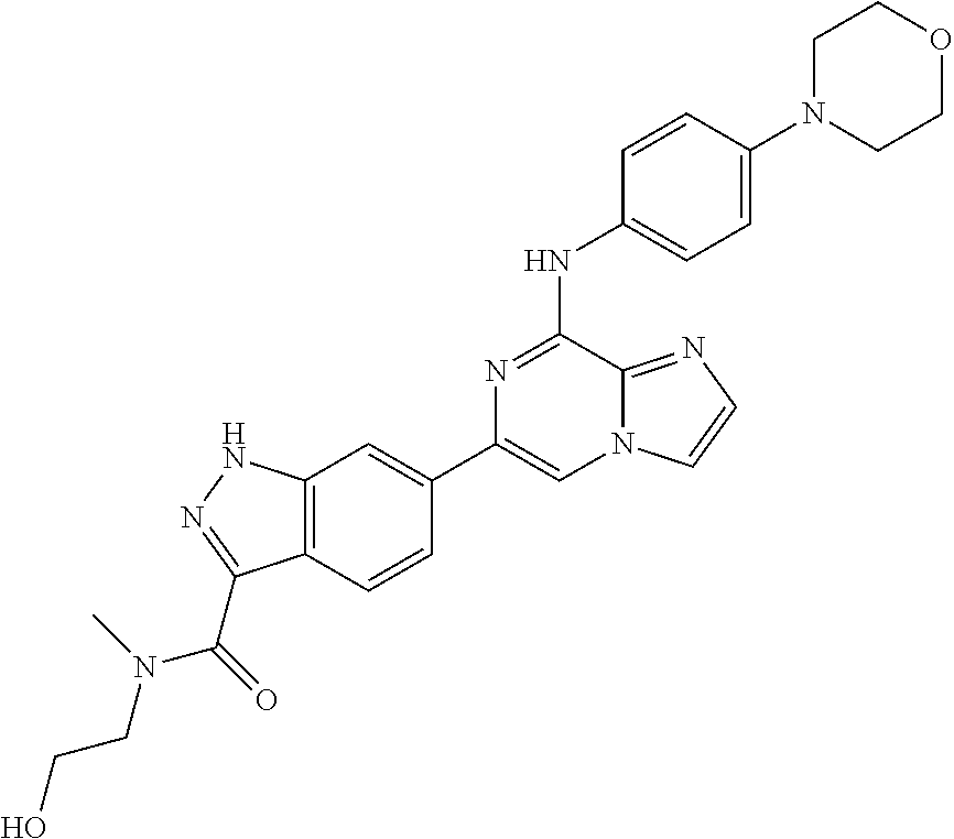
C1(C2=CC3=C(C=C2)C(C(N(CCO)C)=O)=NN3)=CN2C(=NC=C2)C(NC2=CC=C(N3CCOCC3)C=C2)=N1
